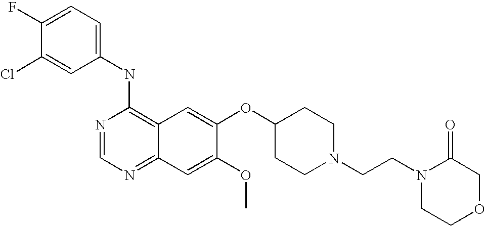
C1=C(Cl)C(F)=CC=C1NC1=C2C(=NC=N1)C=C(OC)C(OC1CCN(CCN3CCOCC3=O)CC1)=C2
